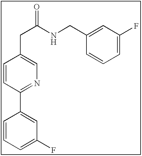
C1=CC=C(F)C=C1C1=NC=C(CC(NCC2=CC(F)=CC=C2)=O)C=C1
